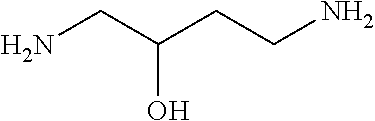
NCC(CCN)O
